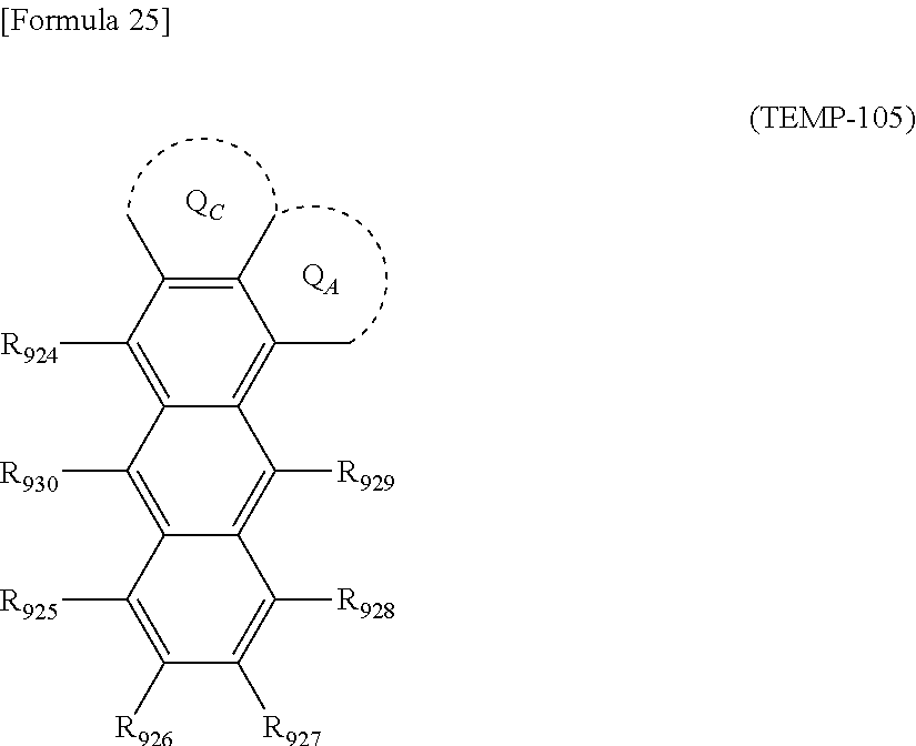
C12=C([R924])C(C)=C(C)C(C)=C1C([R929])=C1C(=C2[R930])C([R925])=C([R926])C([R927])=C1[R928].[QA]
